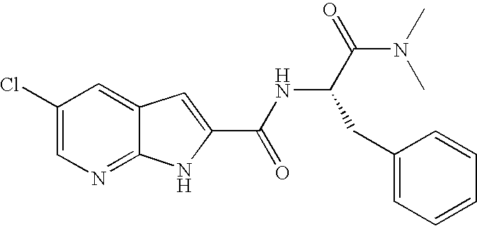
C1(Cl)=CN=C2C(=C1)C=C(C(NC(C(N(C)C)=O)CC1=CC=CC=C1)=O)N2
